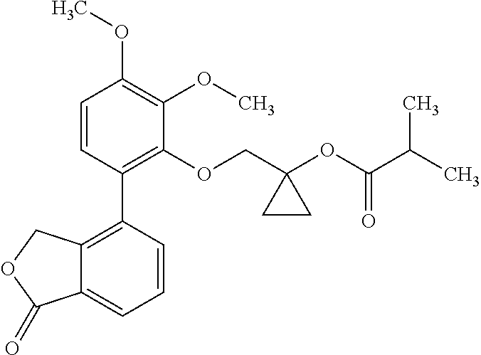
C1=CC(C2=C3C(=CC=C2)C(=O)OC3)=C(OCC2(OC(C(C)C)=O)CC2)C(OC)=C1OC
